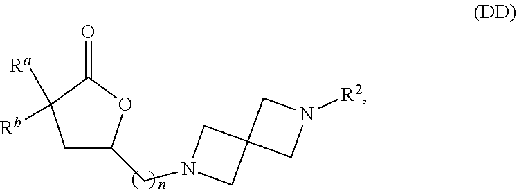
C1C(CN2CC3(C2)CN([R2])C3)OC(=O)C1([Rb])[Ra]
